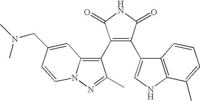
C1(C2=C3N(N=C2C)C=CC(CN(C)C)=C3)=C(C2=CNC3=C2C=CC=C3C)C(=O)NC1=O
